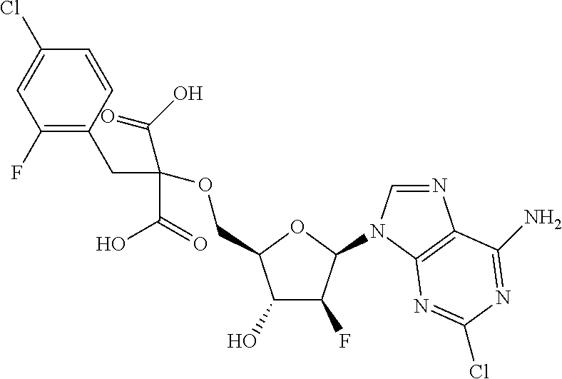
C1(F)=C(CC(C(O)=O)(C(=O)O)OCC2C(O)C(F)C(N3C=NC4=C3N=C(Cl)N=C4N)O2)C=CC(Cl)=C1
